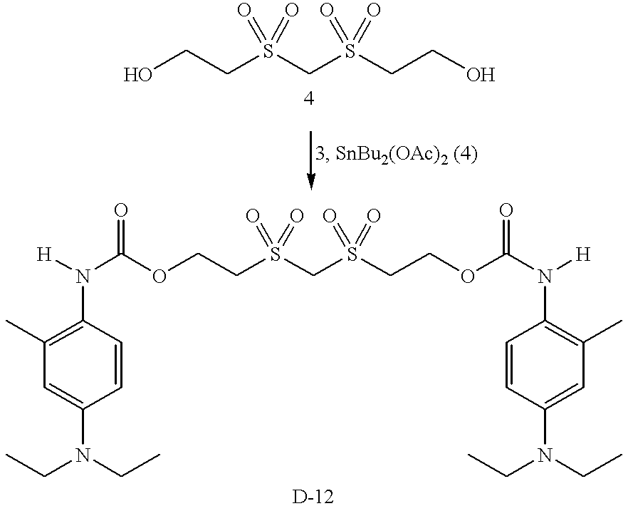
[H]N(C(OCCS(CS(CCOC(N([H])C1=C(C)C=C(N(CC)CC)C=C1)=O)(=O)=O)(=O)=O)=O)C1=C(C)C=C(N(CC)CC)C=C1.OCCS(CS(CCO)(=O)=O)(=O)=O
